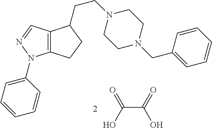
C12=C(C=NN1C1=CC=CC=C1)C(CCN1CCN(CC3=CC=CC=C3)CC1)CC2.C(C(=O)O)(O)=O
